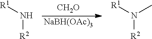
[CH2O].[NaBH(OAc)3].[R1]N(C)[R2].[R1]N[R2]
